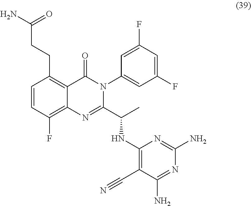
C1=CC(F)=C2C(=C1CCC(N)=O)C(=O)N(C1=CC(F)=CC(F)=C1)C(C(C)NC1=C(C#N)C(N)=NC(N)=N1)=N2
